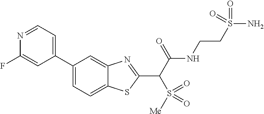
C1=C(C2=CC=NC(F)=C2)C=C2C(=C1)SC(C(C(NCCS(N)(=O)=O)=O)S(=O)([Me])=O)=N2
